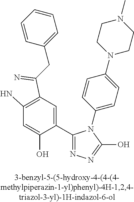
N1=C(C2=CC(C(=N)CC3=CC=CC=C3)=C(N)C=C2O)N(C2=CC=C(N3CCN(C)CC3)C=C2)C(O)=N1
